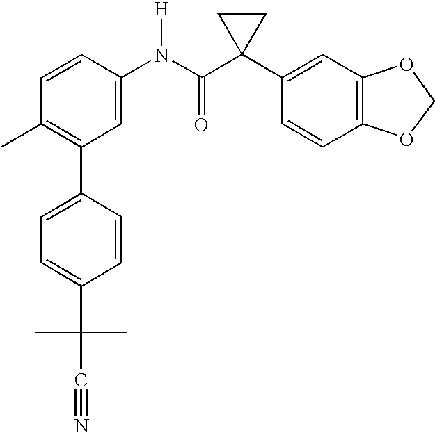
C1=CC(N(C(C2(C3=CC4=C(C=C3)OCO4)CC2)=O)[H])=CC(C2=CC=C(C(C)(C)C#N)C=C2)=C1C
